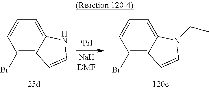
C1(Br)=C2C(=CC=C1)NC=C2.C1(Br)=C2C(=CC=C1)N(CC)C=C2
